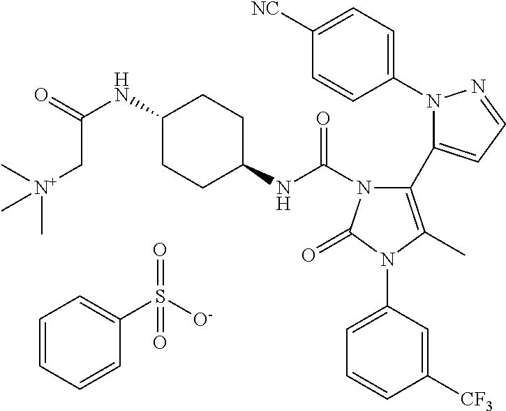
C1(N2N=CC=C2C2=C(C)N(C3=CC=CC([CF3])=C3)C(=O)N2C(NC2CCC(NC(C[N+](C)(C)C)=O)CC2)=O)=CC=C([NC])C=C1.C1=CC=CC(S([O-])(=O)=O)=C1
